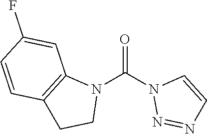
O=C(N1N=NC=C1)N1C2=C(CC1)C=CC(F)=C2
